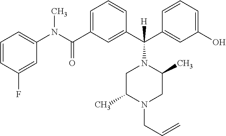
C1=C(C(N(C2=CC=CC(F)=C2)C)=O)C=C(C(C2=CC(O)=CC=C2)(N2CC(C)N(CC=C)CC2C)[H])C=C1
